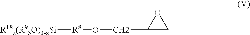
[R18z(R93O)3-zSi][R8]OCC1CO1
